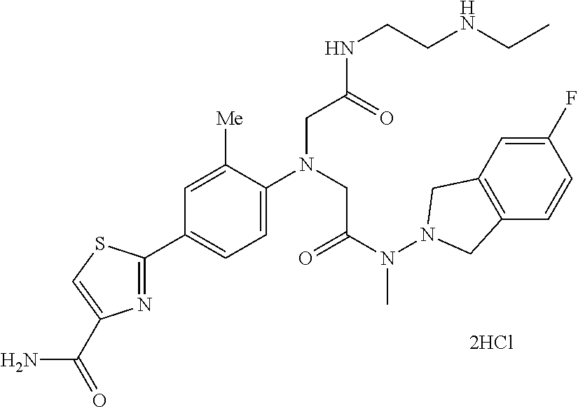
C1=C([Me])C(N(CC(N(N2CC3=C(C2)C=C(F)C=C3)C)=O)CC(NCCNCC)=O)=CC=C1C1=NC(C(=O)N)=CS1
